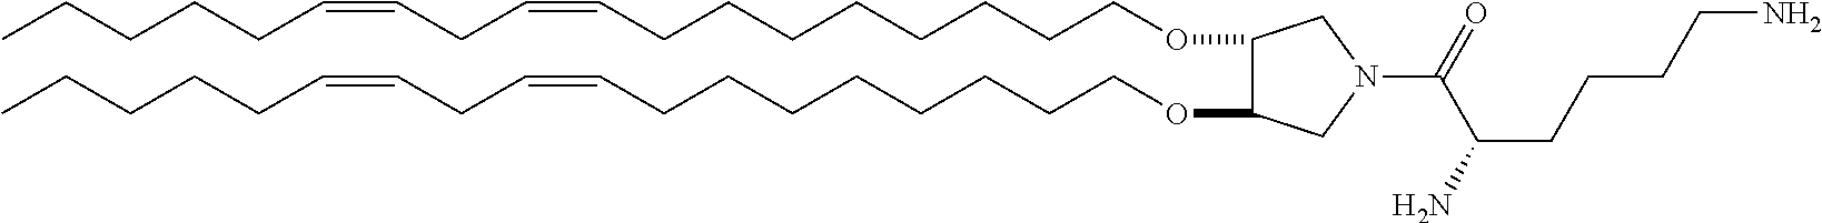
O(CCCCCCCCC=CCC=CCCCCC)C1C(OCCCCCCCCC=CCC=CCCCCC)CN(C(=O)C(N)CCCCN)C1
